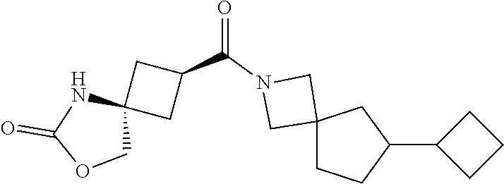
C1(C2CC3(CC2)CN(C(C2CC4(C2)NC(=O)OC4)=O)C3)CCC1
